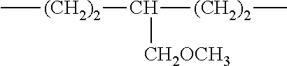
C[(CH2)2]C([(CH2)2]C)[CH2OCH3]
